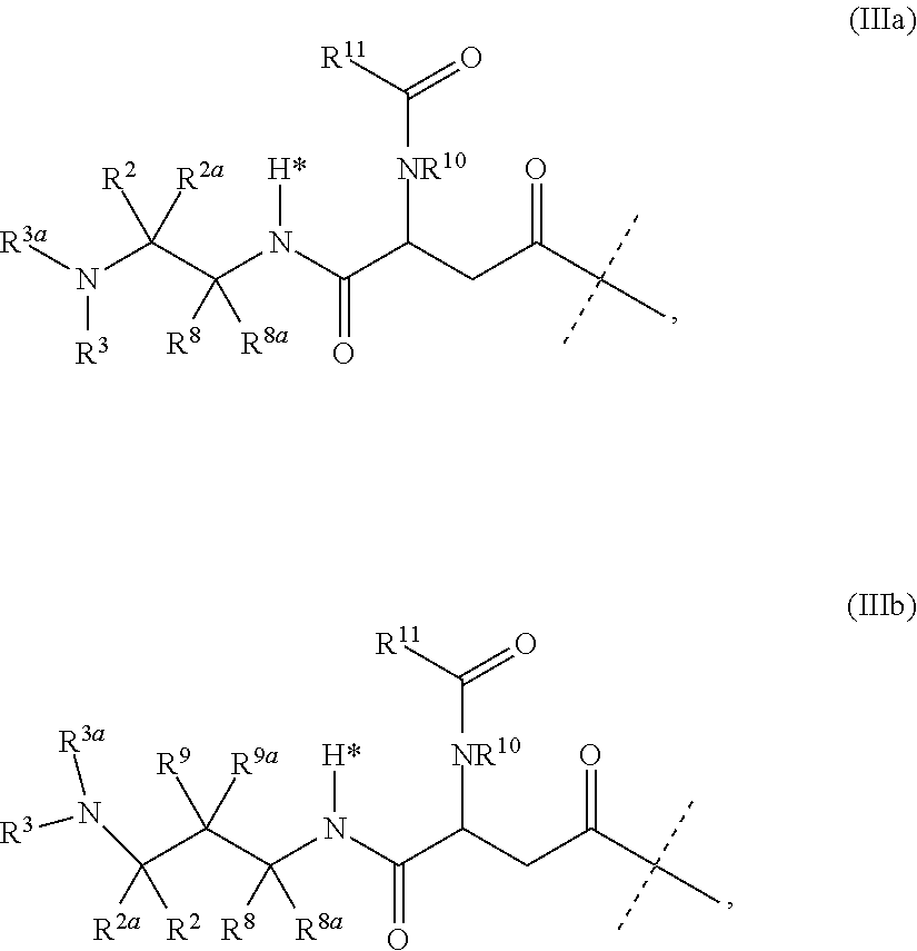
N([R3])([R3a])C(C(C(N(C(C(CC(C(C)(C)C)=O)[NR10]C([R11])=O)=O)[H*])([R8])[R8a])([R9])[R9a])([R2])[R2a].[R3a]N(C(C(N(C(C(CC(C(C)(C)C)=O)[NR10]C([R11])=O)=O)[H*])([R8])[R8a])([R2])[R2a])[R3]
